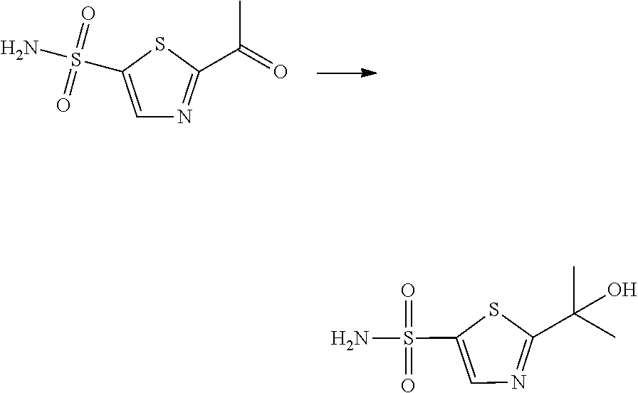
C1=C(S(=O)(=O)N)SC(C(=O)C)=N1.C1=C(S(=O)(=O)N)SC(C(C)(C)O)=N1
